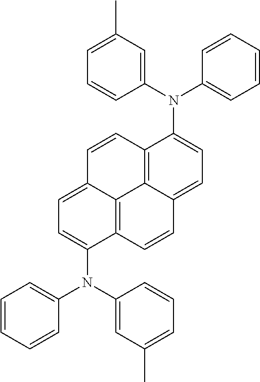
C1(N(C2=CC=CC=C2)C2=CC=C3C4=C2C=CC2=CC=C(N(C5=CC(C)=CC=C5)C5=CC=CC=C5)C(=C42)C=C3)=CC(C)=CC=C1
